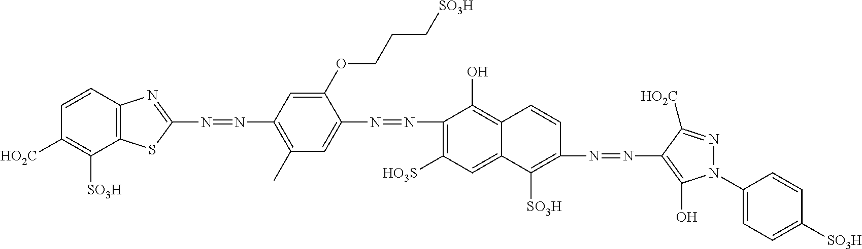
C1(N=NC2=CC(C)=C(N=NC3=NC4=C(S3)C([SO3H])=C([HO2C])C=C4)C=C2OCCC[SO3H])=C([HO3S])C=C2C(=C1O)C=CC(N=NC1=C(O)N(C3=CC=C([SO3H])C=C3)N=C1[HO2C])=C2[SO3H]
